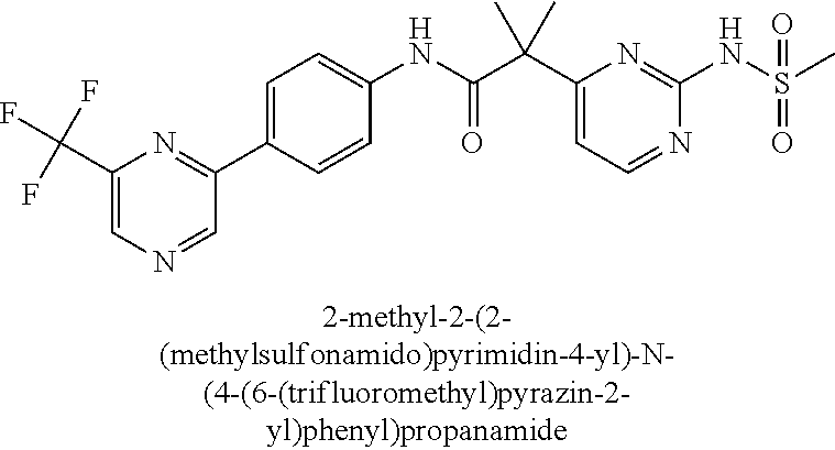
C1(NC(=O)C(C2=CC=NC(NS(=O)(=O)C)=N2)(C)C)=CC=C(C2=NC(C(F)(F)F)=CN=C2)C=C1
